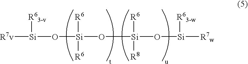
[R7v][Si](O[Si](O[Si](O[Si]([R7w])[R63-w])([R6])[R8])([R6])[R6])[R63-v]
